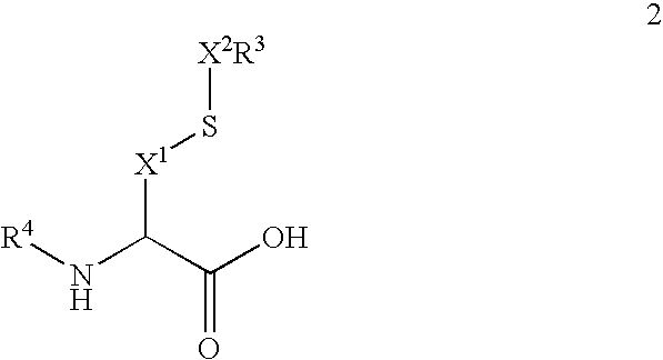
[R4]NC(C(O)=O)[X1]S[X2R3]
